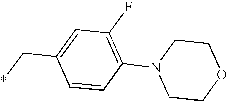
C1(C*)=CC(F)=C(N2CCOCC2)C=C1
